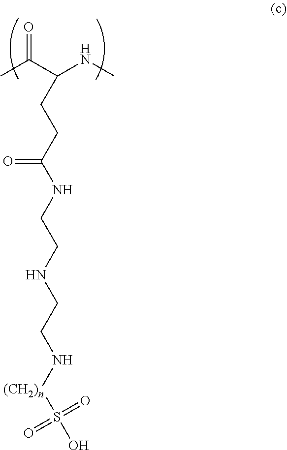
S([(CH2)n]NCCNCCNC(CCC(NC)C(C)=O)=O)(O)(=O)=O
